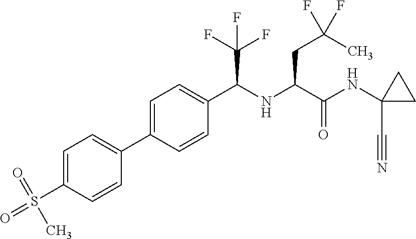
C1=C(C2=CC=C(S(=O)(=O)C)C=C2)C=CC(C(NC(C(NC2(C#N)CC2)=O)CC(C)(F)F)C(F)(F)F)=C1
